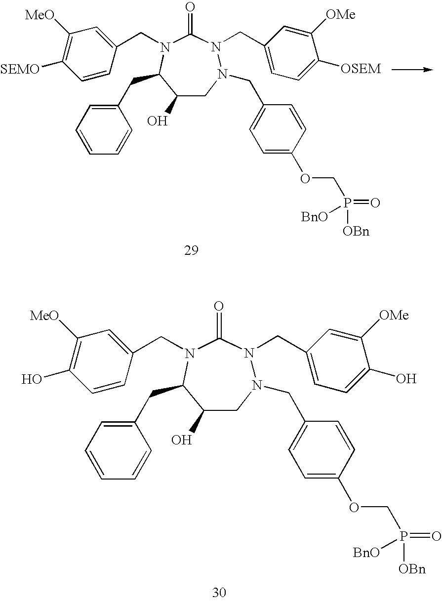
N1(CC2=CC([MeO])=C(O)C=C2)C(CC2=CC=CC=C2)C(O)CN(CC2=CC=C(OCP(=O)([OBn])[BnO])C=C2)N(CC2=CC=C(O)C([OMe])=C2)C1=O.N1(CC2=CC([MeO])=C([SEMO])C=C2)C(CC2=CC=CC=C2)C(O)CN(CC2=CC=C(OCP(=O)([OBn])[BnO])C=C2)N(CC2=CC=C([OSEM])C([OMe])=C2)C1=O
